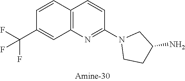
C12=C(N=C(N3CCC(N)C3)C=C1)C=C(C(F)(F)F)C=C2
